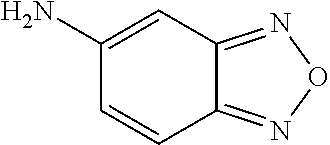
C12=NON=C1C=CC(N)=C2
